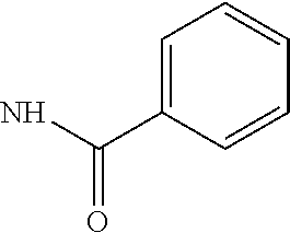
C1=C(C(N)=O)C=CC=C1
